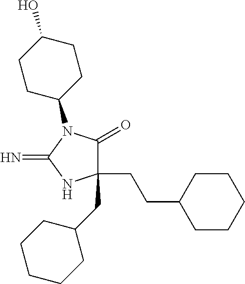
C1(CC2CCCCC2)(CCC2CCCCC2)C(=O)N(C2CCC(O)CC2)C(=N)N1
